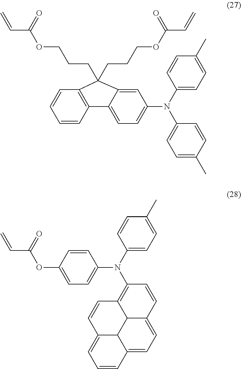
C1=CC2=C(C=C1)C(CCCOC(C=C)=O)(CCCOC(C=C)=O)C1=CC(N(C3=CC=C(C)C=C3)C3=CC=C(C)C=C3)=CC=C21.C1(N(C2=C3C4C(=CC=C5C4C(=CC=C5)C=C3)C=C2)C2=CC=C(OC(=O)C=C)C=C2)=CC=C(C)C=C1
